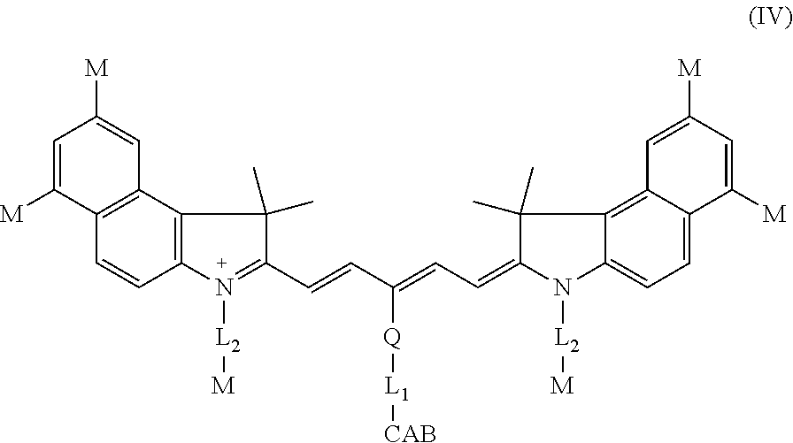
C12=C(C3=C(C=C1)N([L2][M])=C(C=CC(=CC=C1N([L2][M])C4=CC=C5C(=C4C1(C)C)C=C([M])C=C5[M])[Q][L1][CAB])C3(C)C)C=C([M])C=C2[M]
